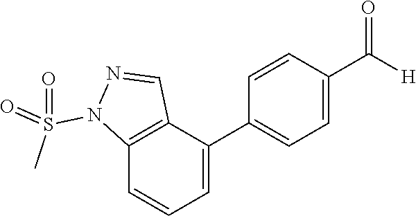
[H]C(C1=CC=C(C2=CC=CC3=C2C=NN3S(=O)(C)=O)C=C1)=O
